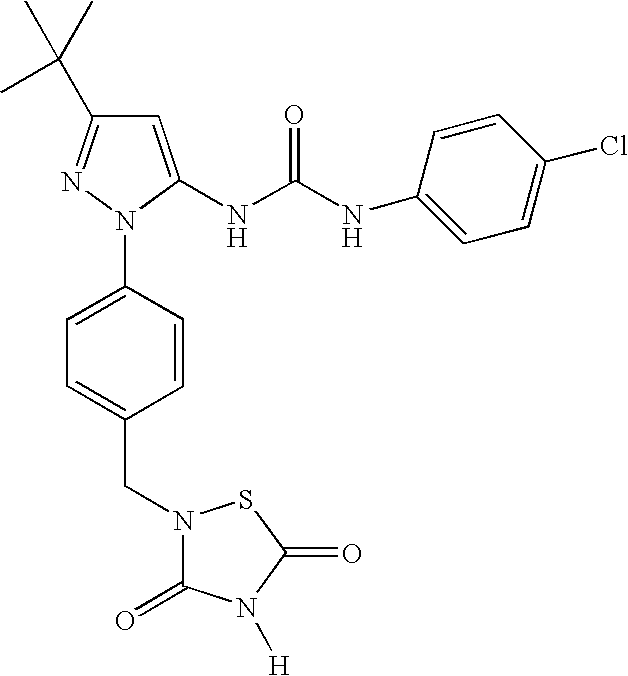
C1=C(NC(NC2=CC=C(Cl)C=C2)=O)N(C2=CC=C(CN3C(=O)N([H])C(=O)S3)C=C2)N=C1C(C)(C)C
